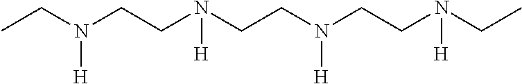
CCN(CCN(CCN(CCN(CC)[H])[H])[H])[H]
